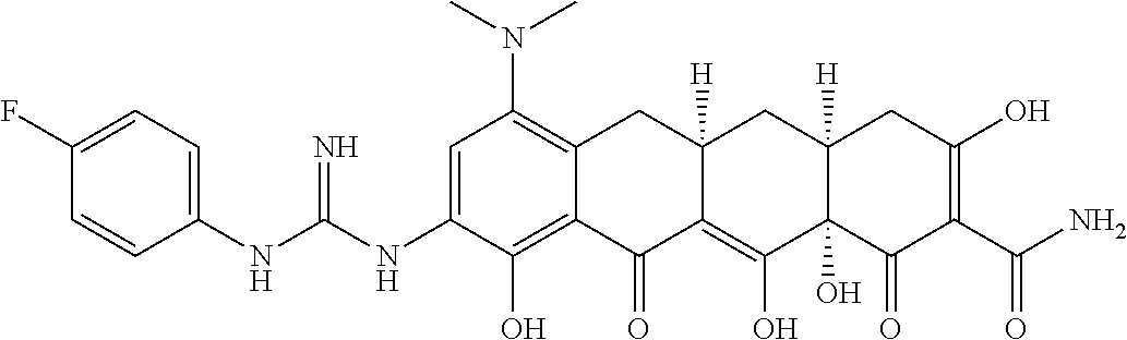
C1=C(NC(NC2=CC=C(F)C=C2)=N)C(O)=C2C(=C1N(C)C)CC1([H])C(=C(O)C3(O)C([H])(C1)CC(O)=C(C(N)=O)C3=O)C2=O
